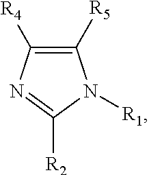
C1([R4])=C([R5])N([R1])C([R2])=N1
